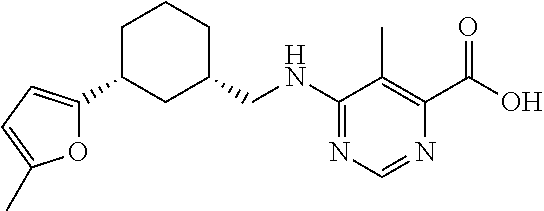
N(C1=NC=NC(C(O)=O)=C1C)CC1CCCC(C2=CC=C(C)O2)C1
